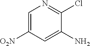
C1=C([O2N])C=C(N)C(Cl)=N1
